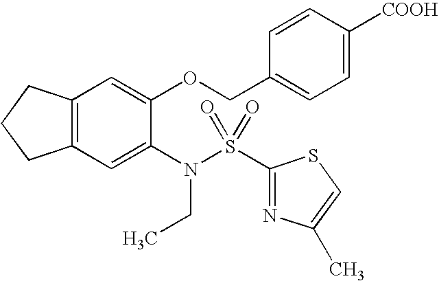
C12=C(C=C(N(S(C3=NC(C)=CS3)(=O)=O)CC)C(OCC3=CC=C([COOH])C=C3)=C1)CCC2
